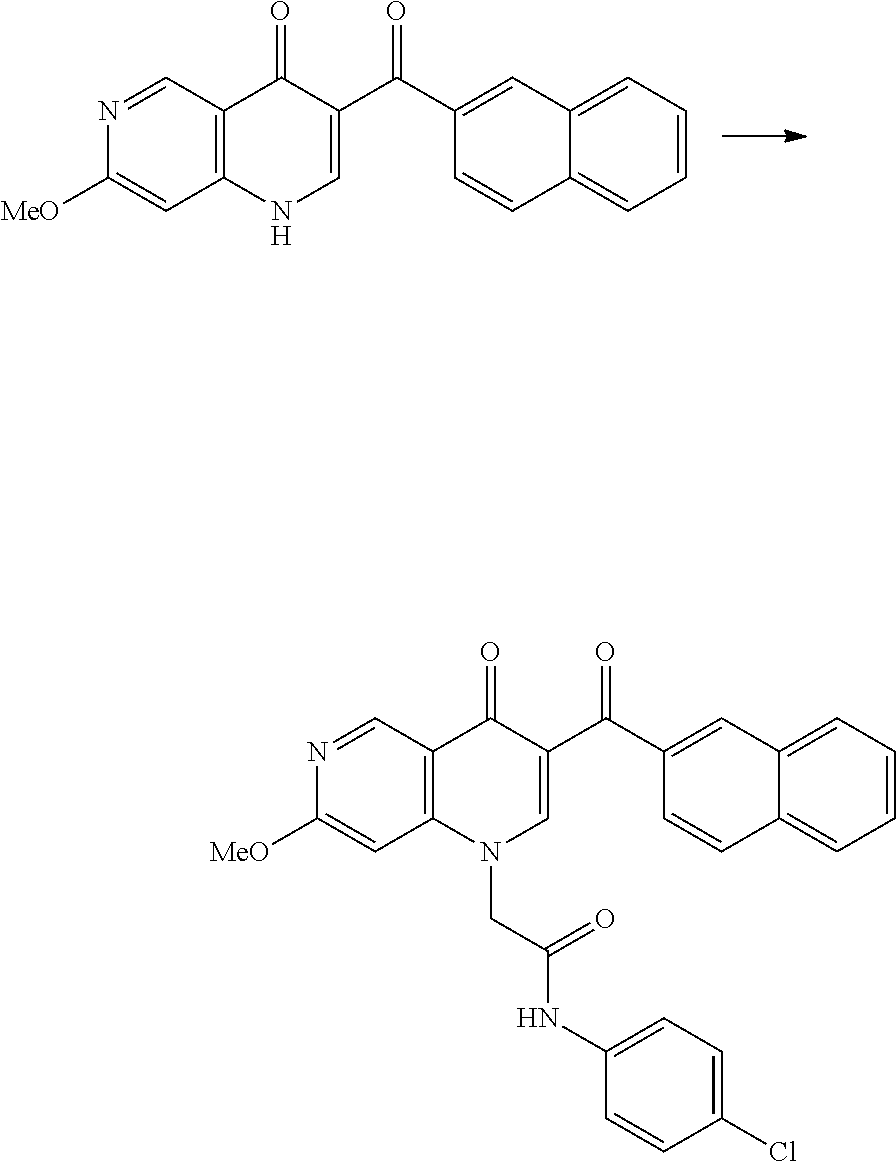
N1=CC2=C(C=C1[MeO])NC=C(C(C1=CC3=CC=CC=C3C=C1)=O)C2=O.N1=CC2=C(C=C1[MeO])N(CC(NC1=CC=C(Cl)C=C1)=O)C=C(C(C1=CC3=CC=CC=C3C=C1)=O)C2=O
